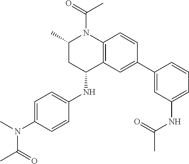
N(C1CC(C)N(C(C)=O)C2=C1C=C(C1=CC(NC(C)=O)=CC=C1)C=C2)C1=CC=C(N(C)C(C)=O)C=C1
